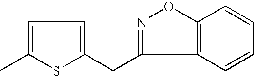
C1=C(C)SC(CC2=NOC3=C2C=CC=C3)=C1
